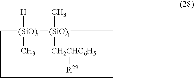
C1[(SiO)i](C)([H])[(SiO)j](C)([CH2CHC6H5][R29])CCC1
